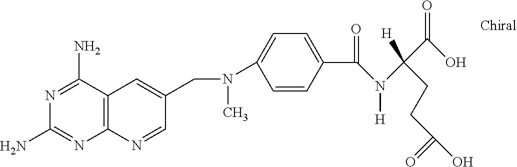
N1=C(N)C2=C(N=C1N)N=CC(CN(C)C1=CC=C(C(=O)N([H])C(CCC(O)=O)(C(O)=O)[H])C=C1)=C2
